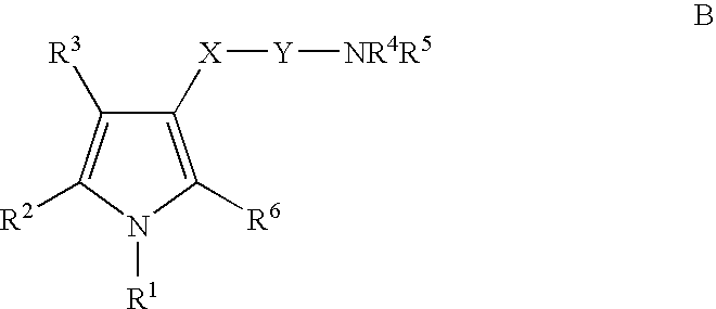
C1([X][Y][NR4R5])=C([R6])N([R1])C([R2])=C1[R3]
